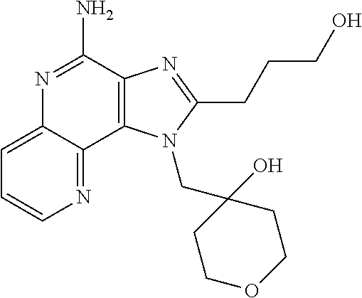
C1=CN=C2C(=C1)N=C(N)C1=C2N(CC2(O)CCOCC2)C(CCCO)=N1
